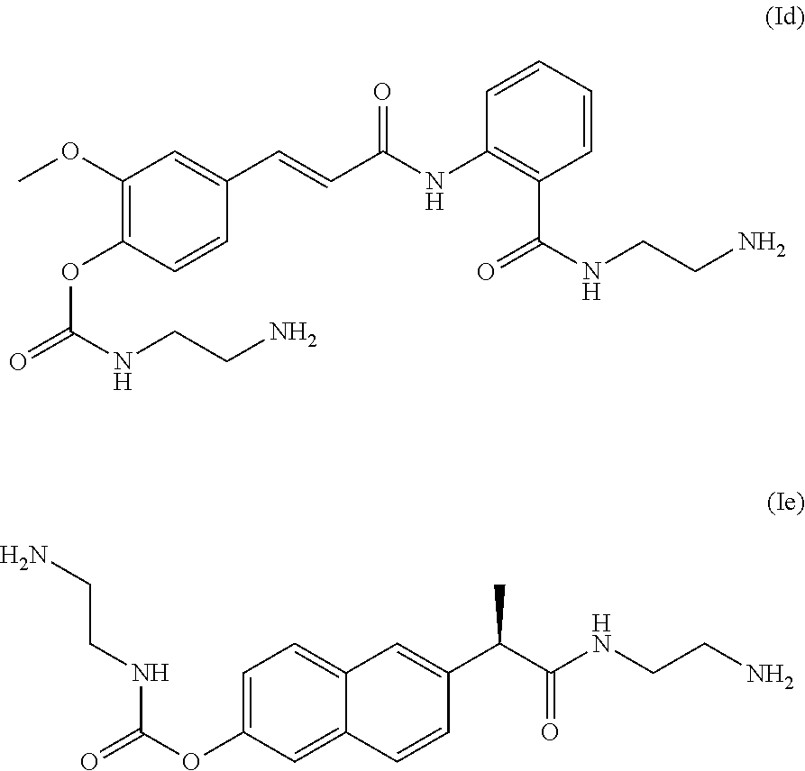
C1=CC=CC(NC(C=CC2=CC(OC)=C(OC(=O)NCCN)C=C2)=O)=C1C(NCCN)=O.C1=C(OC(=O)NCCN)C=C2C(=C1)C=C(C(C(NCCN)=O)C)C=C2
